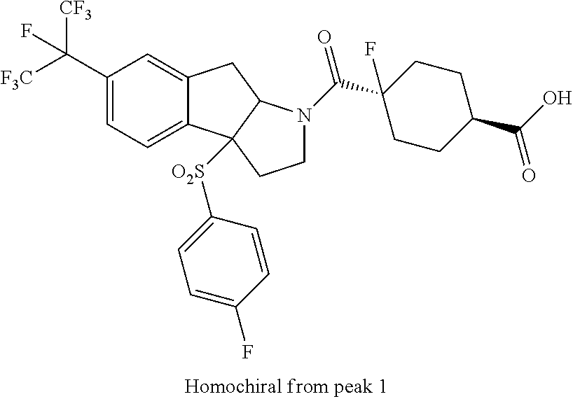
C1(C([CF3])([F3C])F)=CC=C2C(=C1)CC1C2([O2S]C2=CC=C(F)C=C2)CCN1C(C1(F)CCC(C(O)=O)CC1)=O
